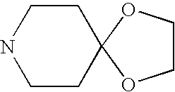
C1CC2(CCN1)OCCO2
